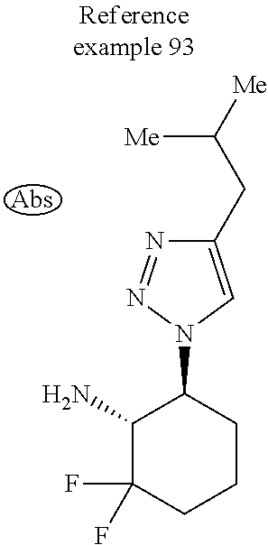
NC1C(F)(F)CCCC1N1C=C(CC([Me])[Me])N=N1
